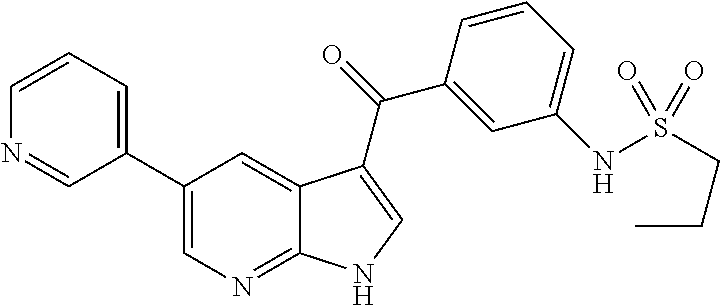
C1(C2=CN=C3C(=C2)C(C(=O)C2=CC(NS(CCC)(=O)=O)=CC=C2)=CN3)=CC=CN=C1
